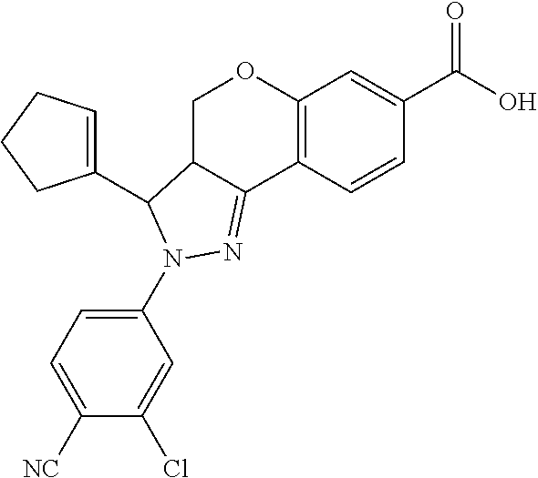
C12=C(C=CC(C(O)=O)=C1)C1=NN(C3=CC=C([NC])C(Cl)=C3)C(C3=CCCC3)C1CO2
